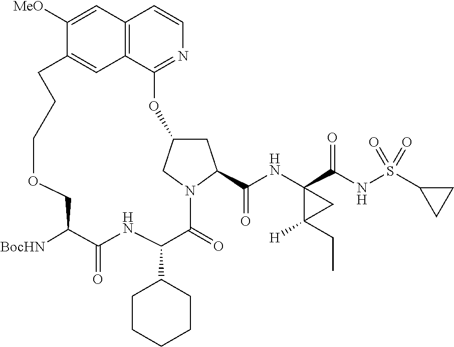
O1CC([BocHN])C(=O)NC(C2CCCCC2)C(=O)N2C(C(NC3(C(NS(C4CC4)(=O)=O)=O)C(CC)([H])C3)=O)CC(C2)OC2=NC=CC3=C2C=C(C([MeO])=C3)CCC1
